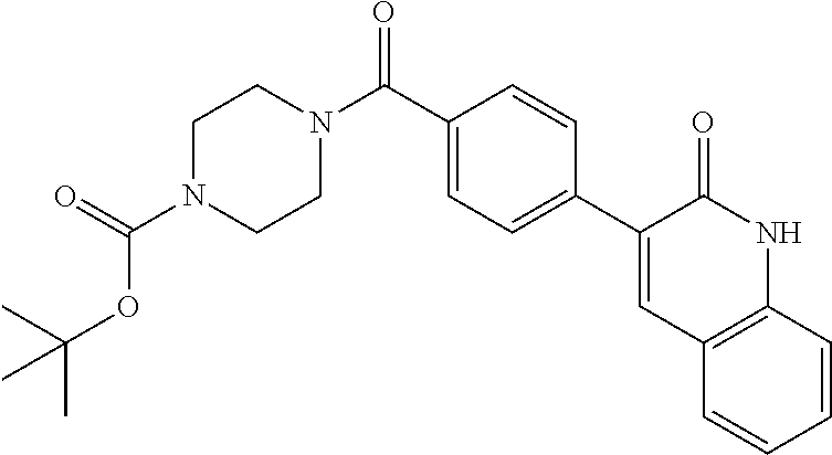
C1=C(C(N2CCN(C(=O)OC(C)(C)C)CC2)=O)C=CC(C2=CC3=C(NC2=O)C=CC=C3)=C1
